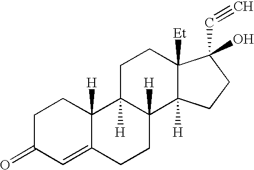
C1C(=O)C=C2C([H])(C1)C1([H])C([H])(CC2)C2([H])C([Et])(CC1)C(O)(C#C)CC2
